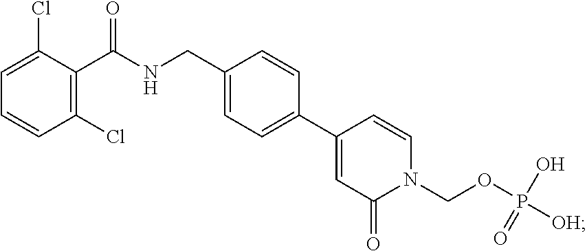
C1=C(Cl)C(C(NCC2=CC=C(C3=CC(=O)N(COP([OH])(O)=O)C=C3)C=C2)=O)=C(Cl)C=C1
